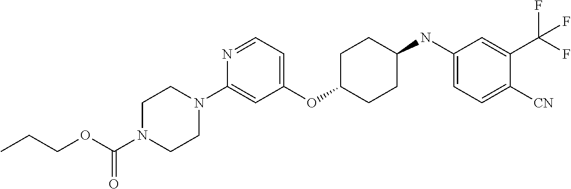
C1(OC2CCC(NC3=CC=C([CN])C(C(F)(F)F)=C3)CC2)=CC=NC(N2CCN(C(OCCC)=O)CC2)=C1
